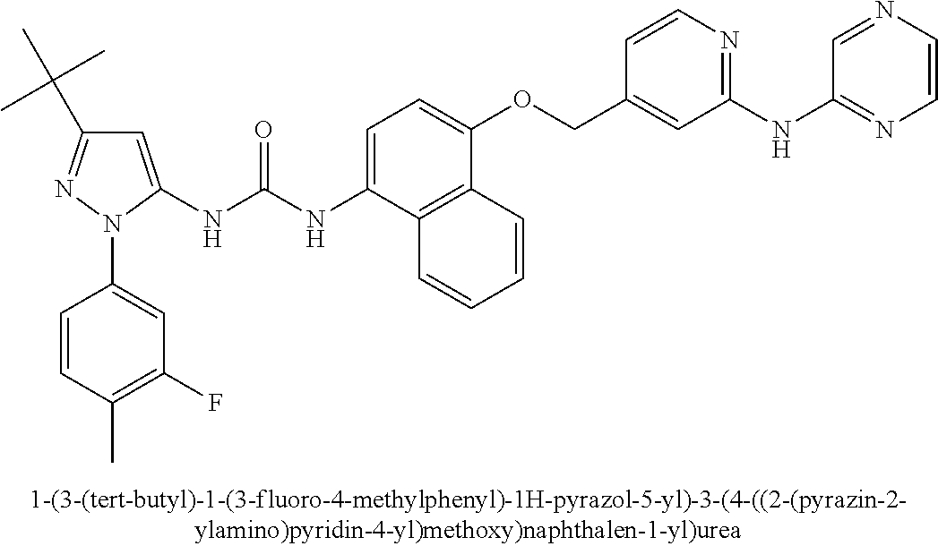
N(C(NC1=CC=C(OCC2=CC(NC3=NC=CN=C3)=NC=C2)C2=C1C=CC=C2)=O)C1=CC(C(C)(C)C)=NN1C1=CC(F)=C(C)C=C1
